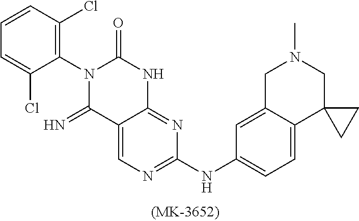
C1=CC(Cl)=C(N2C(=O)NC3=NC(NC4=CC=C5C(=C4)CN(C)CC54CC4)=NC=C3C2=N)C(Cl)=C1
